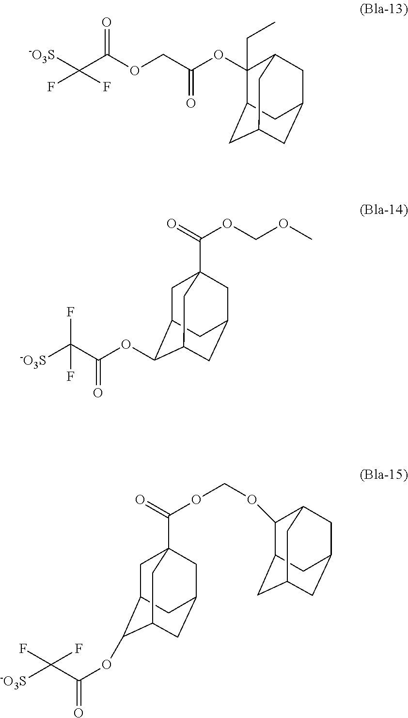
C1(CC)(OC(COC(C([-O3S])(F)F)=O)=O)C2CC3CC(CC1C3)C2.C1C2C(OC(=O)C([-O3S])(F)F)C3CC(CC1(C(OCOC)=O)C3)C2.C1C2C(OC(=O)C([-O3S])(F)F)C3CC(CC1(C(OCOC1C4CC5CC(CC1C5)C4)=O)C3)C2
